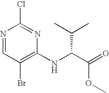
N1=CC(Br)=C(NC(C(=O)OC)C(C)C)N=C1Cl
